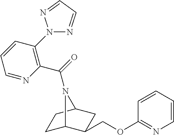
C1C2C(COC3=NC=CC=C3)CC(C1)N2C(=O)C1=C(N2N=CC=N2)C=CC=N1
